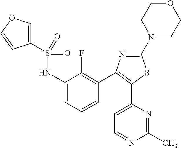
C1(S(=O)(=O)NC2=CC=CC(C3=C(C4=CC=NC(C)=N4)SC(N4CCOCC4)=N3)=C2F)=COC=C1
